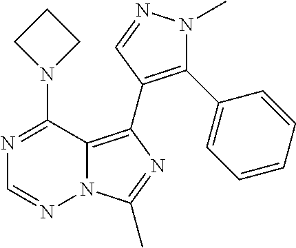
N12C(=C(C3=C(C4=CC=CC=C4)N(C)N=C3)N=C1C)C(N1CCC1)=NC=N2
